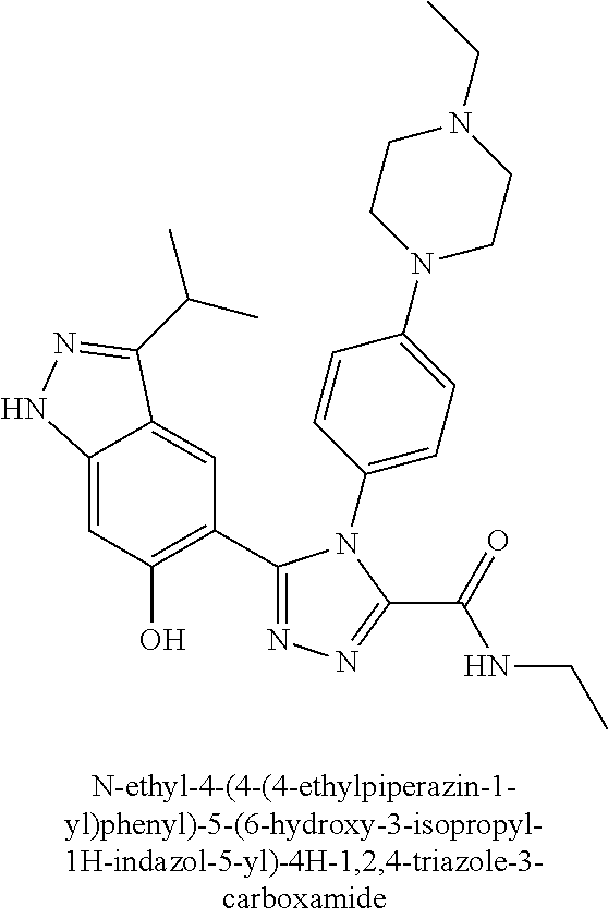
C1=C2C(=CC(C3=NN=C(C(=O)NCC)N3C3=CC=C(N4CCN(CC)CC4)C=C3)=C1O)C(C(C)C)=NN2
